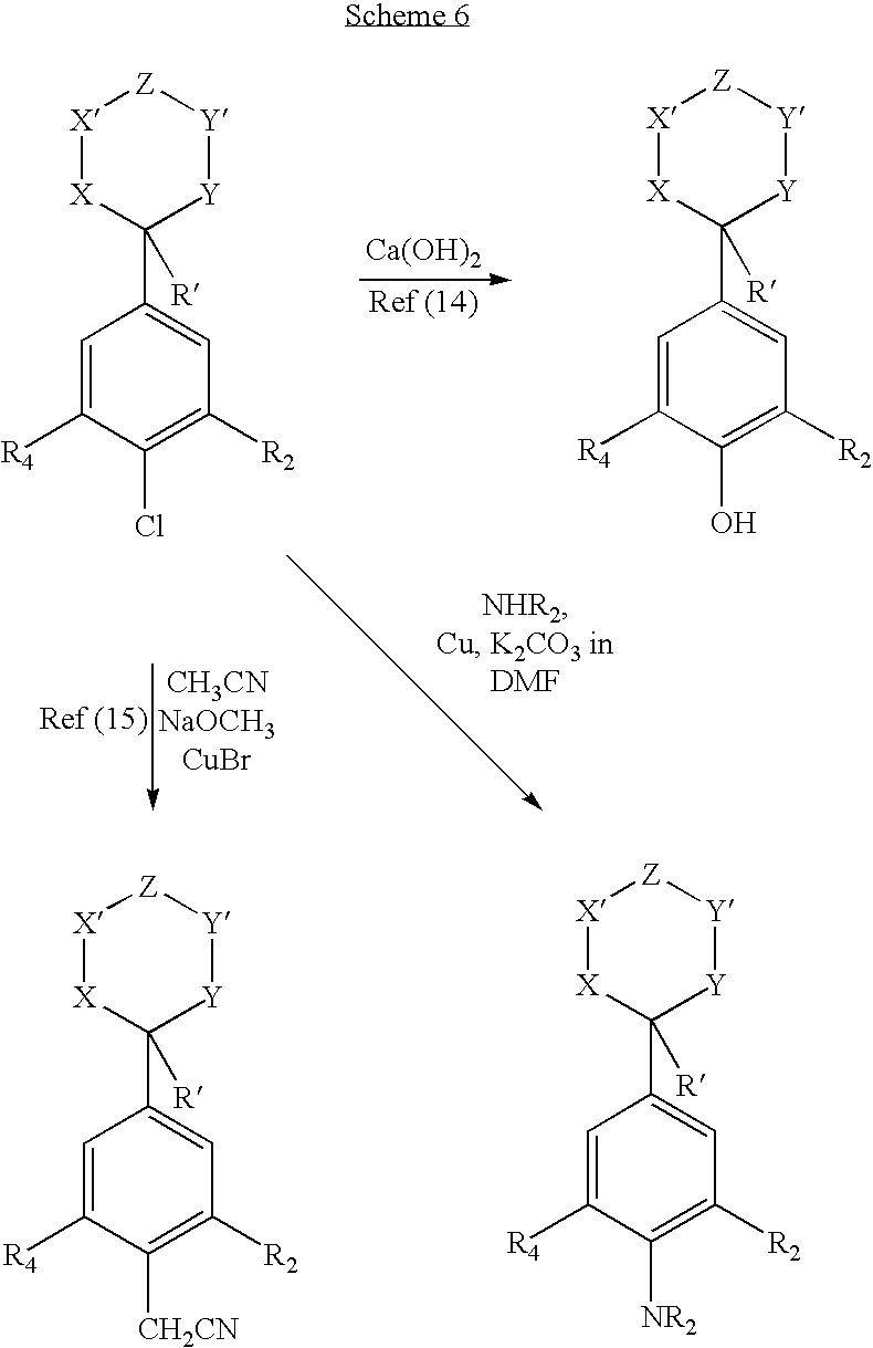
[X]1[X]C(C2=CC([R2])=C([NR2])C([R4])=C2)([R])[Y][Y][Z]1.[X]1[X]C(C2=CC([R2])=C([CH2CN])C([R4])=C2)([R])[Y][Y][Z]1.[X]1[X]C(C2=CC([R2])=C(Cl)C([R4])=C2)([R])[Y][Y][Z]1.[X]1[X]C(C2=CC([R2])=C(O)C([R4])=C2)([R])[Y][Y][Z]1.[Ca(OH)2]
